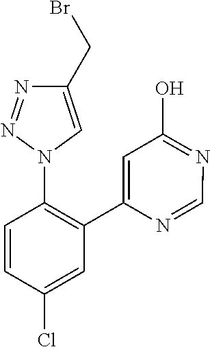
N1=C(O)C=C(C2=C(N3C=C(CBr)N=N3)C=CC(Cl)=C2)N=C1
